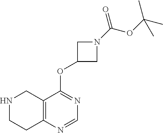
N1CCC2=C(C1)C(OC1CN(C(OC(C)(C)C)=O)C1)=NC=N2
